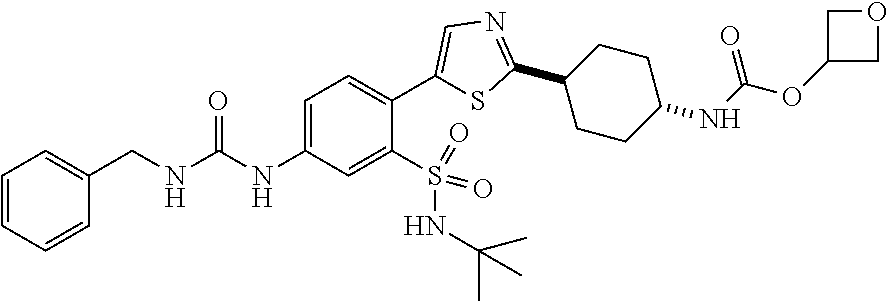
C1=C(NC(=O)NCC2=CC=CC=C2)C=C(S(=O)(=O)NC(C)(C)C)C(C2=CN=C(C3CCC(NC(OC4COC4)=O)CC3)S2)=C1
